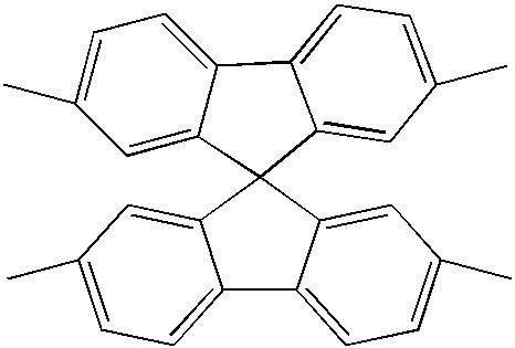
C1=C2C(=CC=C1C)C1=CC=C(C)C=C1C21C2=CC(C)=CC=C2C2=CC=C(C)C=C21
